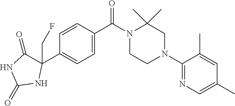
C1=CC(C(N2CCN(C3=NC=C(C)C=C3C)CC2(C)C)=O)=CC=C1C1(CF)C(=O)NC(=O)N1
